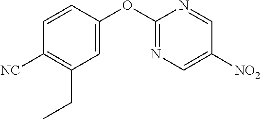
C1=CC(OC2=NC=C([NO2])C=N2)=CC(CC)=C1[NC]
